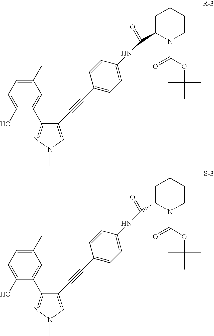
C1(C#CC2=CC=C(NC(=O)C3N(C(OC(C)(C)C)=O)CCCC3)C=C2)=CN(C)N=C1C1=CC(C)=CC=C1O.C1(C#CC2=CC=C(NC(=O)C3N(C(OC(C)(C)C)=O)CCCC3)C=C2)=CN(C)N=C1C1=CC(C)=CC=C1O
